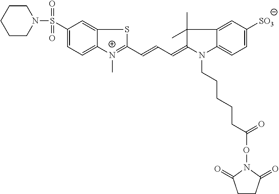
C1CCN(S(=O)(=O)C2=CC=C3C(=C2)SC(C=CC=C2N(CCCCCC(=O)ON4C(=O)CCC4=O)C4=CC=C([SO3])C=C4C2(C)C)=[N+]3C)CC1
